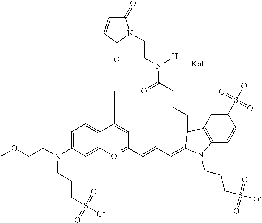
[Kat].[O+]1=C(C=CC=C2C(C)(CCCC(N(CCN3C(=O)C=CC3=O)[H])=O)C3=C(C=CC(S(=O)([O-])=O)=C3)N2CCCS([O-])(=O)=O)C=C(C(C)(C)C)C2=CC=C(N(CCOC)CCCS(=O)(=O)[O-])C=C12
